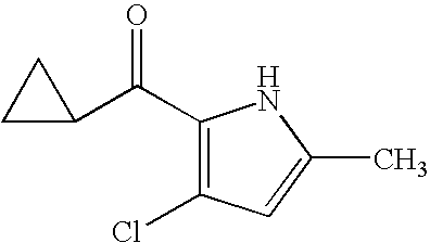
C1(C(C2CC2)=O)=C(Cl)C=C(C)N1
